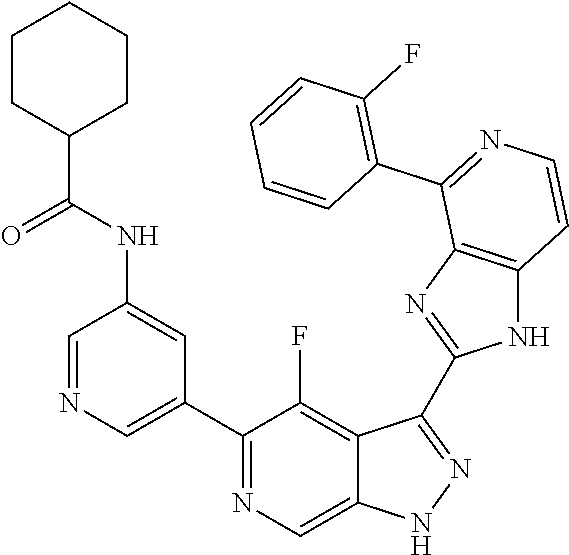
C1=NC=C(C2=NC=C3C(=C2F)C(C2=NC4=C(N2)C=CN=C4C2=C(F)C=CC=C2)=NN3)C=C1NC(=O)C1CCCCC1
